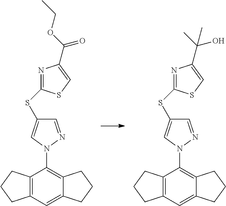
C12=C(C=C3C(=C1N1N=CC(SC4=NC(C(OCC)=O)=CS4)=C1)CCC3)CCC2.C12=C(C=C3C(=C1N1N=CC(SC4=NC(C(C)(O)C)=CS4)=C1)CCC3)CCC2
